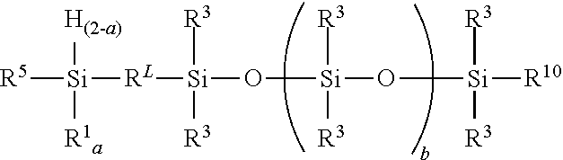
[R5][Si]([RL][Si]([R3])([R3])O[Si]([R3])([R3])O[Si]([R3])([R3])[R10])([H(2-a)])[R1a]
